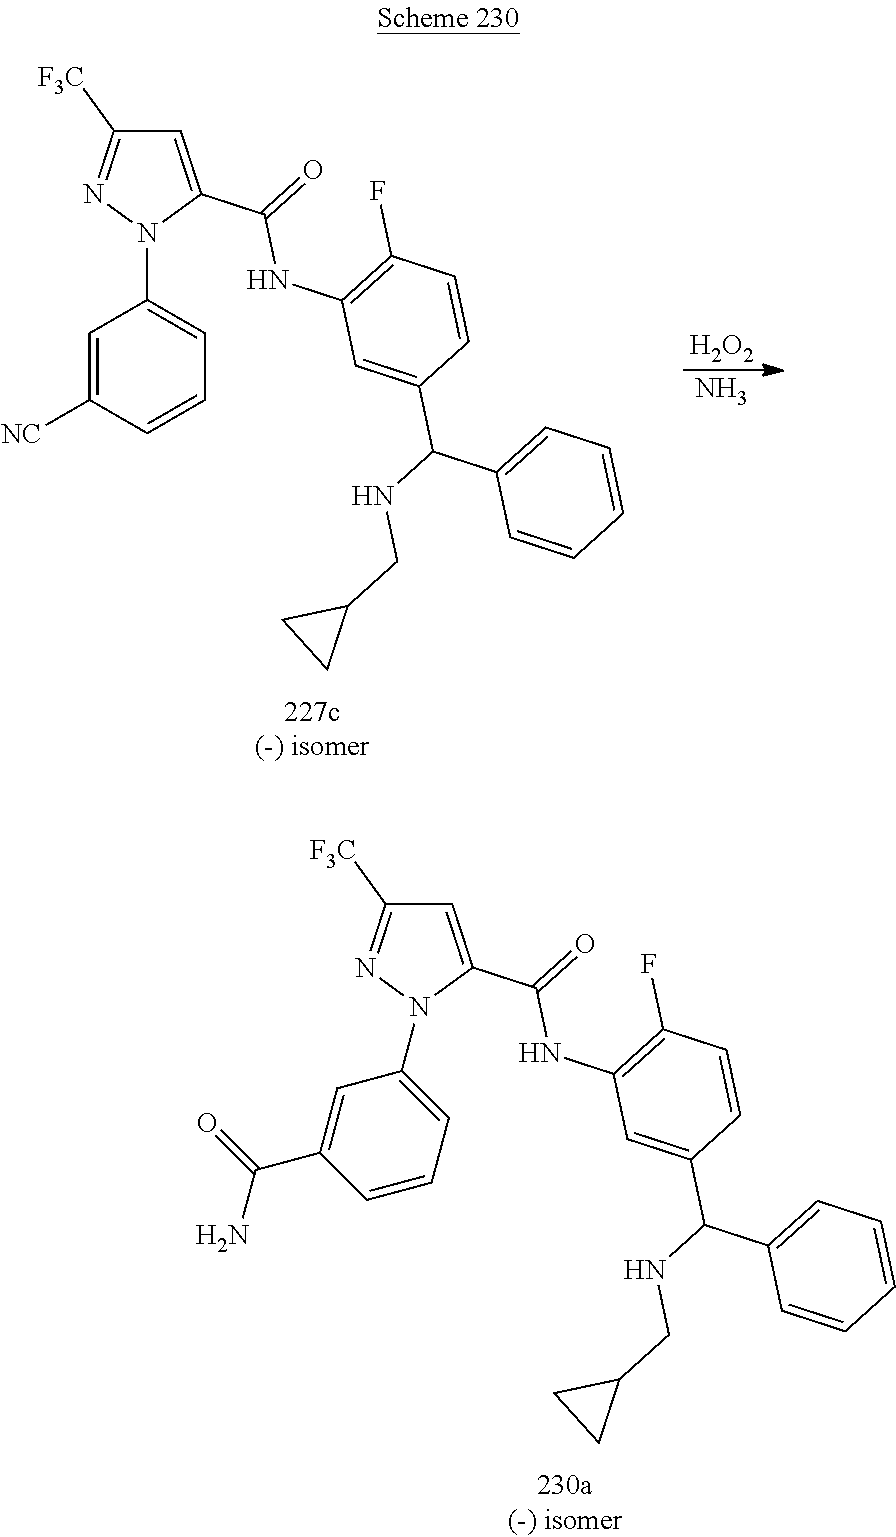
[H2O2].N.C1=C(C(=O)NC2=C(F)C=CC(C(NCC3CC3)C3=CC=CC=C3)=C2)N(C2=CC=CC([NC])=C2)N=C1[F3C].C1(C(=O)NC2=C(F)C=CC(C(NCC3CC3)C3=CC=CC=C3)=C2)=CC([F3C])=NN1C1=CC=CC(C(N)=O)=C1
